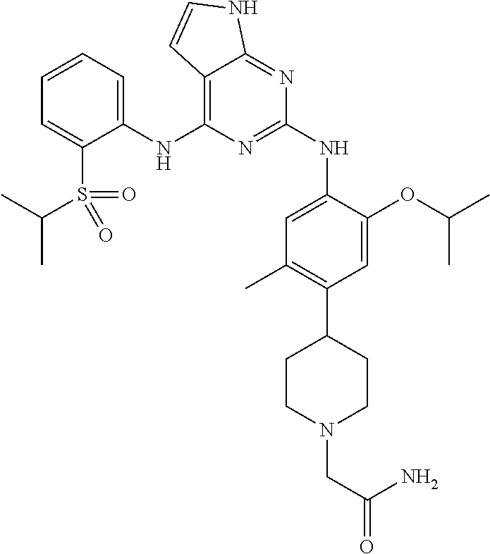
C1(NC2=C3C(=NC(NC4=CC(C)=C(C5CCN(CC(N)=O)CC5)C=C4OC(C)C)=N2)NC=C3)=CC=CC=C1S(C(C)C)(=O)=O
